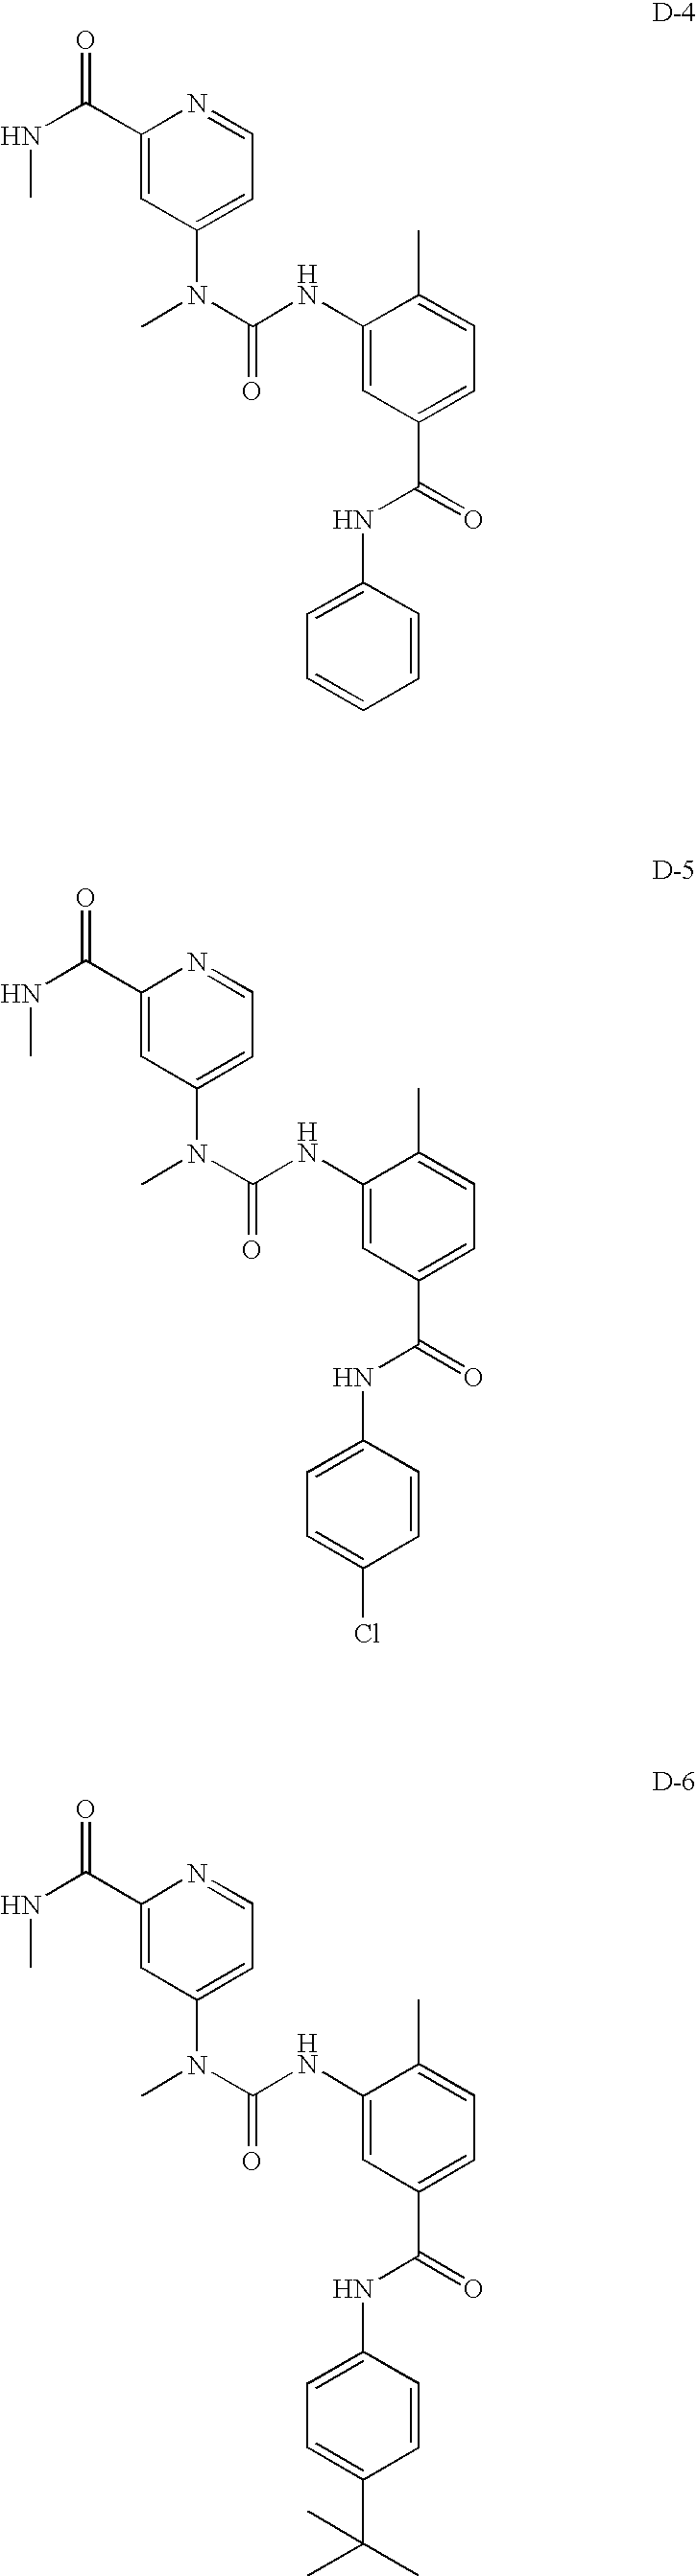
N1=CC=C(N(C)C(=O)NC2=CC(C(NC3=CC=CC=C3)=O)=CC=C2C)C=C1C(NC)=O.N1=CC=C(N(C)C(=O)NC2=CC(C(NC3=CC=C(Cl)C=C3)=O)=CC=C2C)C=C1C(NC)=O.N1=CC=C(N(C)C(=O)NC2=CC(C(NC3=CC=C(C(C)(C)C)C=C3)=O)=CC=C2C)C=C1C(NC)=O
